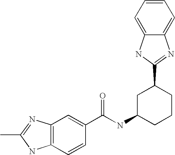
C12=C(C=CC(C(NC3CCCC(C4=NC5=CC=CC=C5N4)C3)=O)=C1)NC(C)=N2
